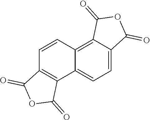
C1=C2C(=C3C(=C1)C1=C(C=C3)C(=O)OC1=O)C(=O)OC2=O
